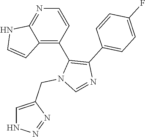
N1=C2C(=C(C3=C(C4=CC=C(F)C=C4)N=CN3CC3=CNN=N3)C=C1)C=CN2
